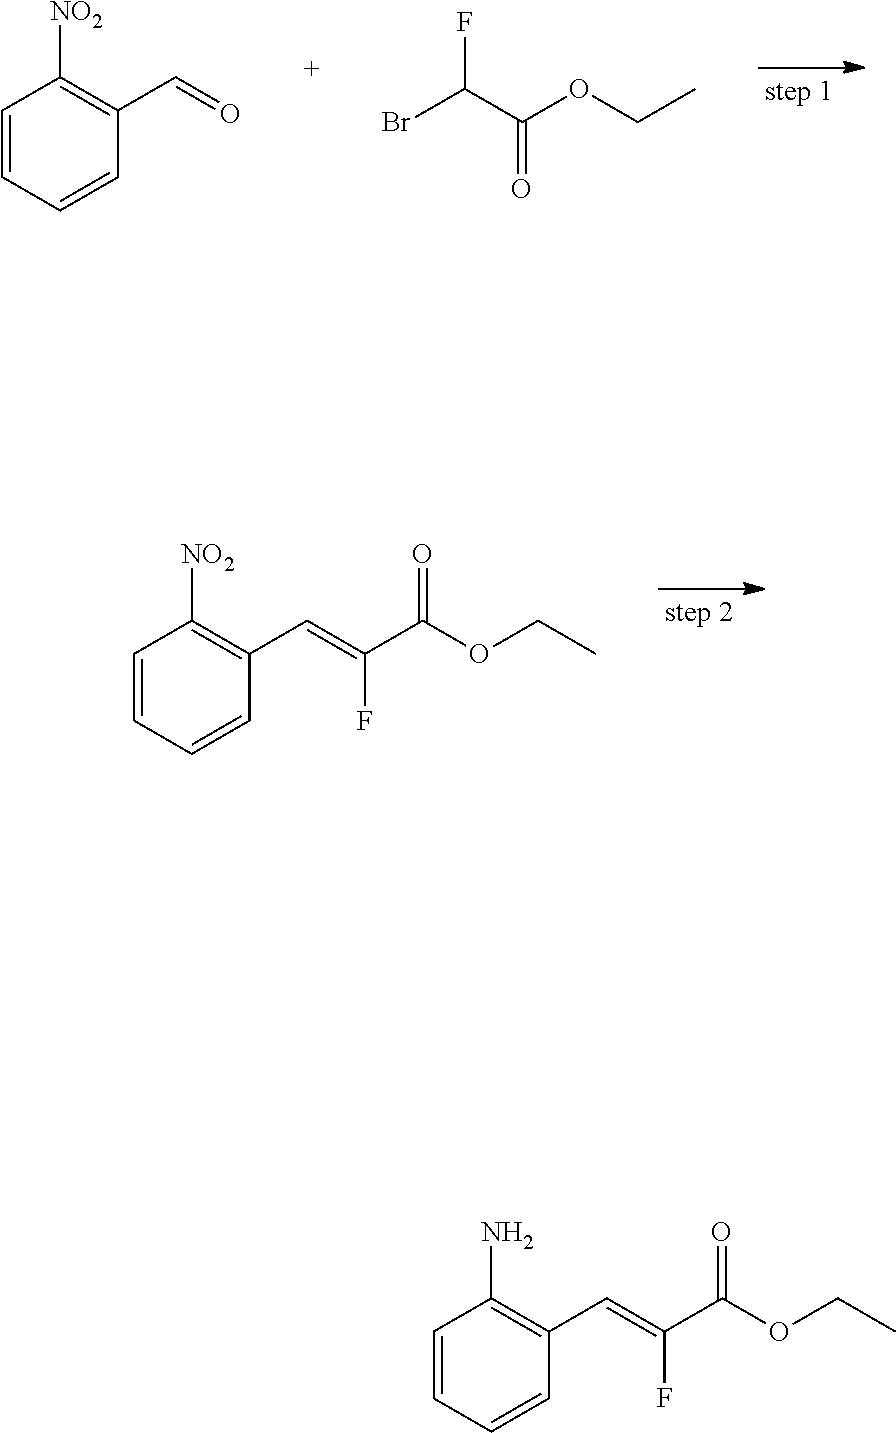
C1=CC=CC(C=C(C(OCC)=O)F)=C1[NO2].C1=CC=CC(C=O)=C1[NO2].BrC(C(OCC)=O)F.C1=CC=CC(C=C(C(OCC)=O)F)=C1N
